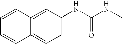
C1(NC(NC)=O)=CC=C2C(=C1)C=CC=C2
